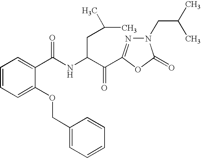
C1(C(NC(CC(C)C)C(=O)C2=NN(CC(C)C)C(=O)O2)=O)=CC=CC=C1OCC1=CC=CC=C1
